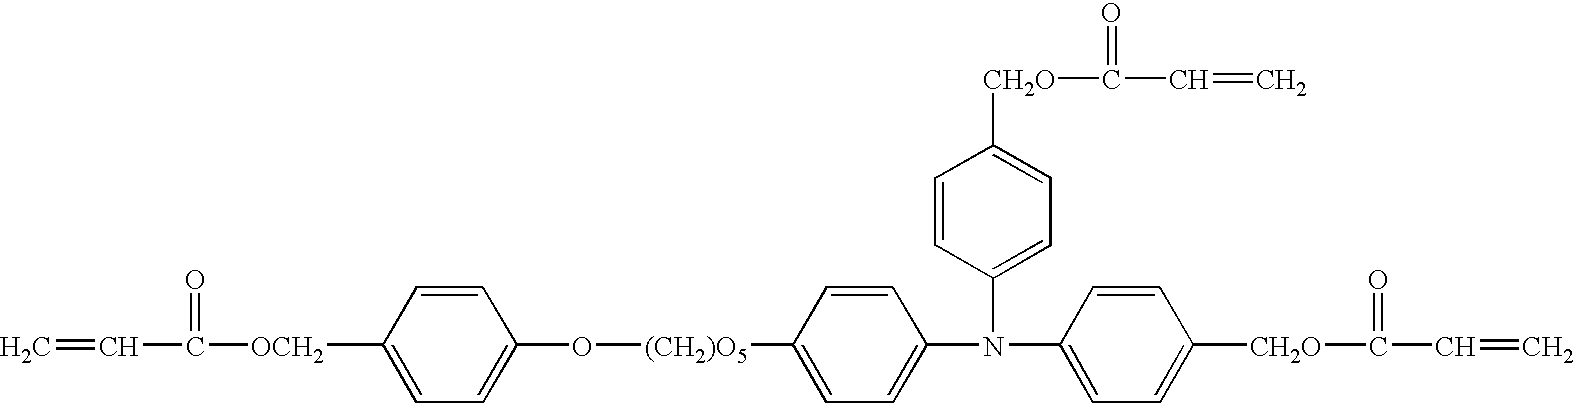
C1([OCH2]C(=O)C=C)=CC=C(O[(CH2)O5]C2=CC=C(N(C3=CC=C([CH2O]C(=O)C=C)C=C3)C3=CC=C([CH2O]C(=O)C=C)C=C3)C=C2)C=C1
